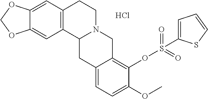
C12=CC3=C(C=C1OCO2)CCN1C3CC2=CC=C(OC)C(OS(=O)(=O)C3=CC=CS3)=C2C1.Cl
